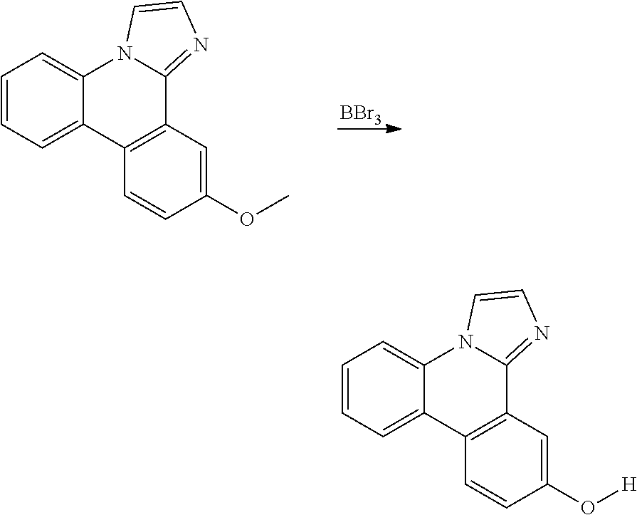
[BBr3].C1=CC=C2C(=C1)N1C(=NC=C1)C1=C2C=CC(OC)=C1.C1=CC=C2C(=C1)N1C(=NC=C1)C1=C2C=CC(O[H])=C1
